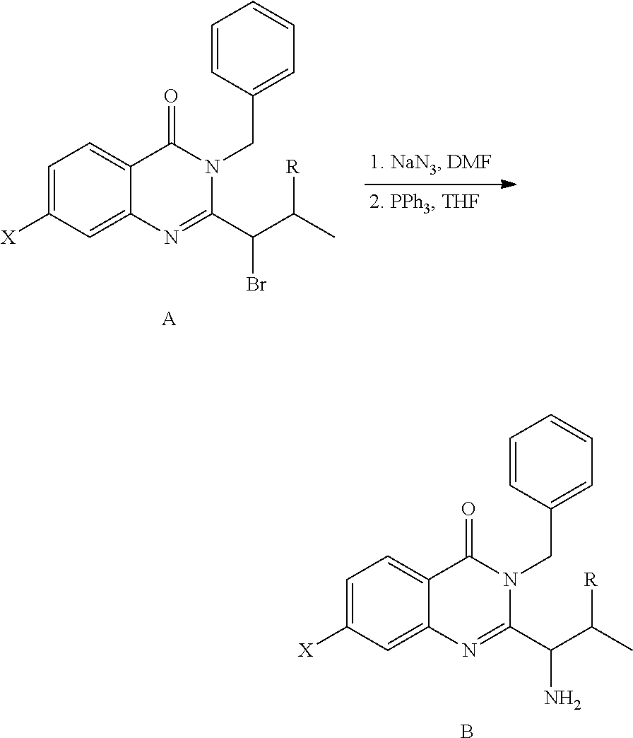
C1=C([X])C=C2C(=C1)C(=O)N(CC1=CC=CC=C1)C(C(C(C)[R])N)=N2.B.C1=C([X])C=C2C(=C1)C(=O)N(CC1=CC=CC=C1)C(C(C(C)[R])Br)=N2.[A]
